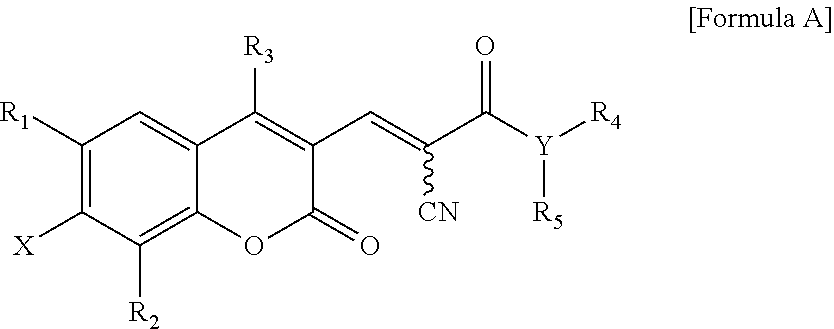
C1([R1])=C([X])C([R2])=C2C(=C1)C([R3])=C(C=C(C([Y]([R4])[R5])=O)[CN])C(=O)O2
